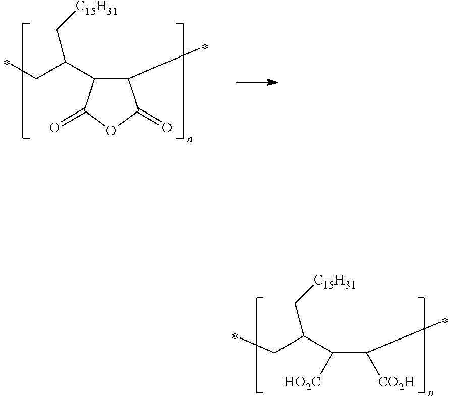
C1(C)C(C(CC)C[C15H31])C(=O)OC1=O.C(C([HO2C])C(CC)C[C15H31])([CO2H])C
